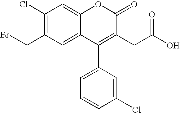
C1=C2C(=CC(Cl)=C1CBr)OC(=O)C(CC(=O)O)=C2C1=CC=CC(Cl)=C1
